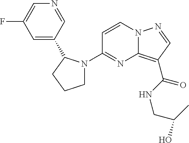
FC1=CN=CC(C2N(C3=NC4=C(C(NCC(O)C)=O)C=NN4C=C3)CCC2)=C1
